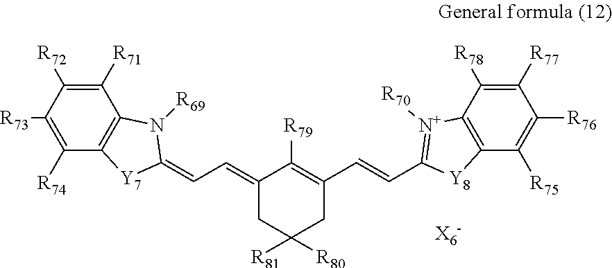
C1([R71])=C([R72])C([R73])=C([R74])C2=C1N([R69])C(=CC=C1CC([R81])([R80])CC(C=CC3=[N+]([R70])C4=C(C([R75])=C([R76])C([R77])=C4[R78])[Y8]3)=C1[R79])[Y7]2
